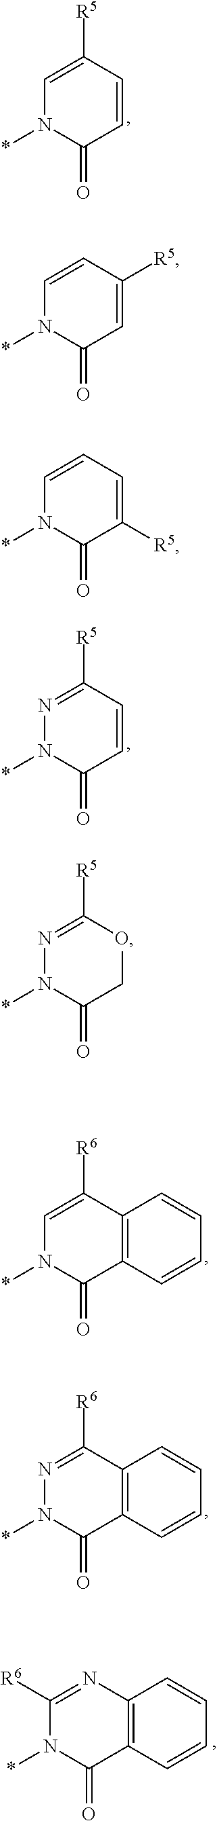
C1=C([R5])C=CC(=O)N1*.N1=C([R5])C=CC(=O)N1*.N1=C([R5])OCC(=O)N1*.C1=C([R6])C2=C(C(=O)N1*)C=CC=C2.C1=CC([R5])=CC(=O)N1*.C1=CC=C([R5])C(=O)N1*.N1=C([R6])C2=C(C(=O)N1*)C=CC=C2.C1([R6])=NC2=C(C(=O)N1*)C=CC=C2
